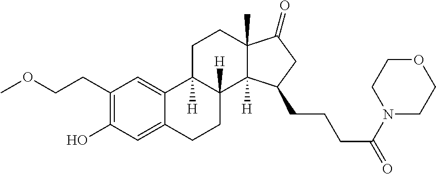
C1(CCOC)=C(O)C=C2C(=C1)C1([H])C([H])(CC2)C2([H])C(C)(CC1)C(=O)CC2CCCC(=O)N1CCOCC1
